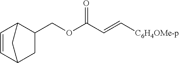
C1(COC(C=C[C6H4OMe-p])=O)C2C=CC(C1)C2
